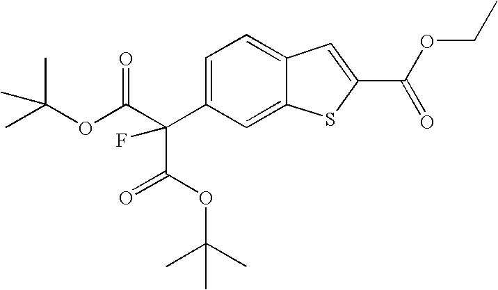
C1=C(C(C(OC(C)(C)C)=O)(C(OC(C)(C)C)=O)F)C=C2C(=C1)C=C(C(OCC)=O)S2
